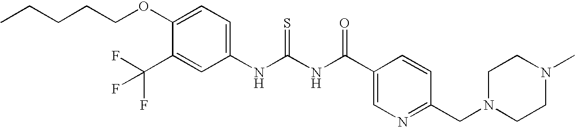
N1(C)CCN(CC2=NC=C(C(NC(NC3=CC=C(OCCCCC)C(C(F)(F)F)=C3)=S)=O)C=C2)CC1
